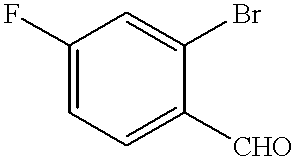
C1(F)=CC=C([CHO])C(Br)=C1
